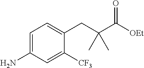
C1=C(N)C=C([CF3])C(CC(C([OEt])=O)(C)C)=C1
